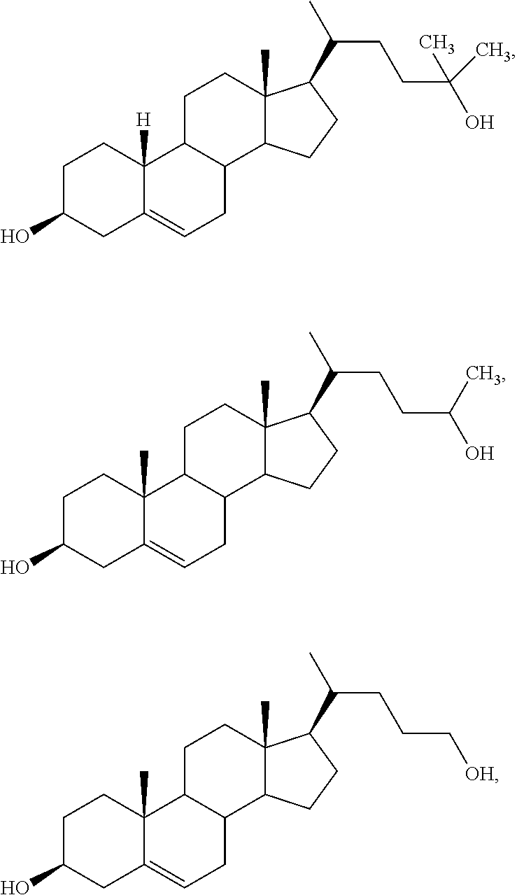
C1C2C(C3C(C)(C1)C(C(C)CCC(O)(C)C)CC3)CC=C1C2([H])CCC(O)C1.C1C2C(C3C(C)(C1)C(C(C)CCC(O)C)CC3)CC=C1C2(C)CCC(O)C1.C1C2C(C3C(C)(C1)C(C(C)CCC[OH])CC3)CC=C1C2(C)CCC(O)C1
